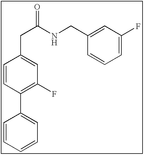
C1=CC=CC=C1C1=C(F)C=C(CC(NCC2=CC(F)=CC=C2)=O)C=C1
